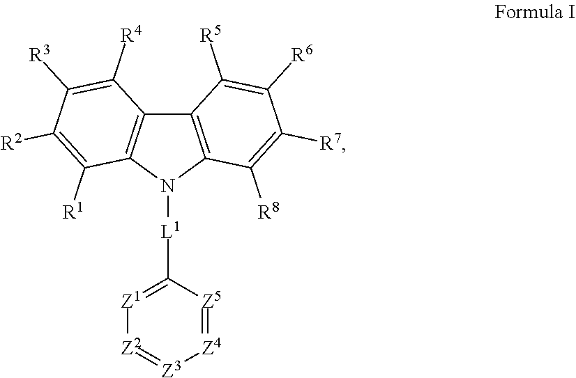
[Z3]1=[Z2][Z1]=C([L1]N2C3=C(C4=C2C([R1])=C([R2])C([R3])=C4[R4])C([R5])=C([R6])C([R7])=C3[R8])[Z5]=[Z4]1
